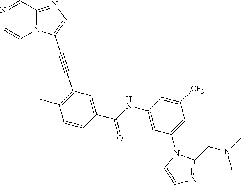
C1=NC=CN2C1=NC=C2C#CC1=C(C)C=CC(C(NC2=CC(N3C=CN=C3CN(C)C)=CC([CF3])=C2)=O)=C1
